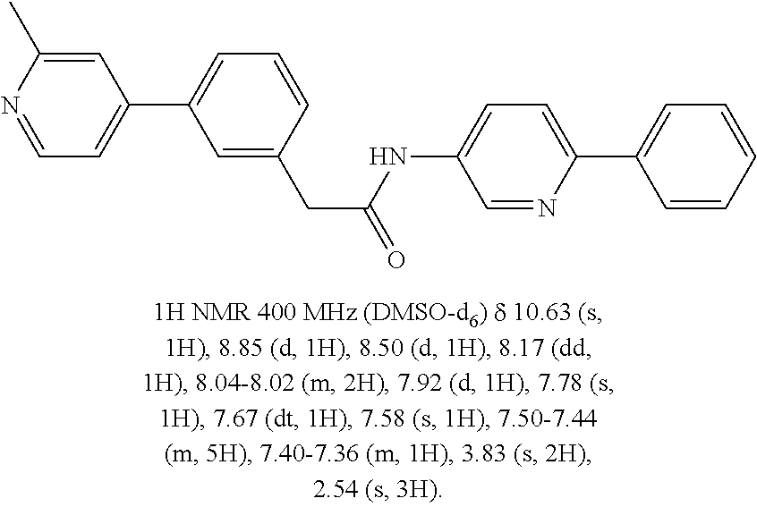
C1=C(C2=CC=CC(CC(=O)NC3=CC=C(C4=CC=CC=C4)N=C3)=C2)C=C(C)N=C1
